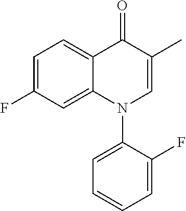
C1=C(F)C=C2C(=C1)C(=O)C(C)=CN2C1=CC=CC=C1F
